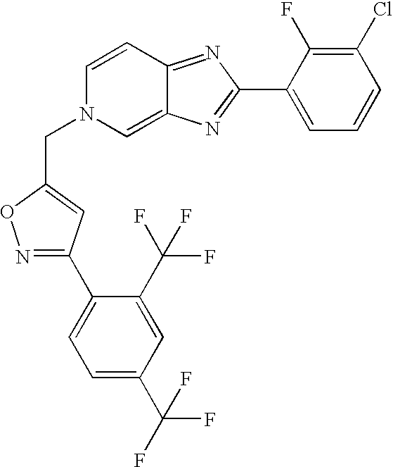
N1=C(C2=CC=C(C(F)(F)F)C=C2C(F)(F)F)C=C(CN2C=C3C(=NC(C4=CC=CC(Cl)=C4F)=N3)C=C2)O1
